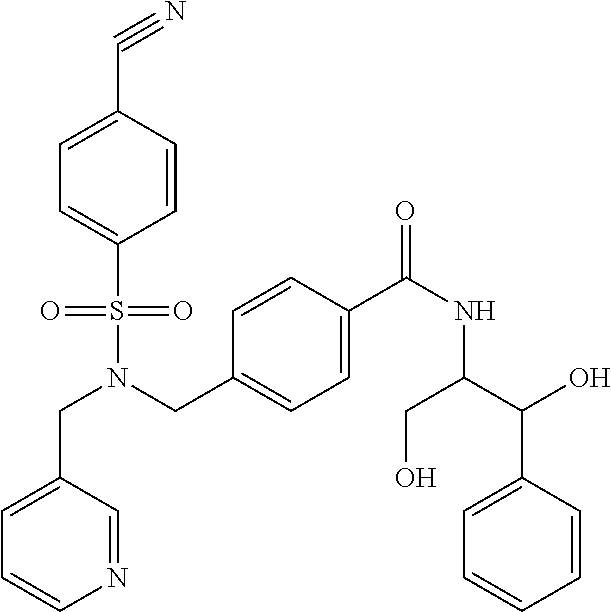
C(N(CC1=CC=C(C(NC(C(C2=CC=CC=C2)O)CO)=O)C=C1)S(=O)(=O)C1=CC=C(C#N)C=C1)C1=CC=CN=C1
